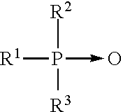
P(->O)([R2])([R3])[R1]
